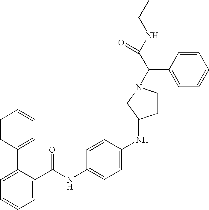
C1=C(C(NC2=CC=C(NC3CCN(C(C(NCC)=O)C4=CC=CC=C4)C3)C=C2)=O)C(C2=CC=CC=C2)=CC=C1
